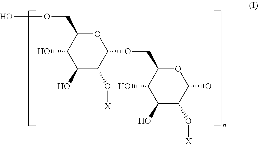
C1(O)C(O)C(O[X])C(OCC2C(O)C(O)C(O[X])C(OC)O2)OC1COO
